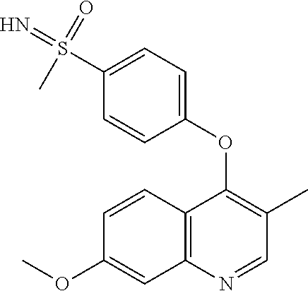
C1=CC2=C(C=C1OC)N=CC(C)=C2OC1=CC=C(S(=N)(=O)C)C=C1
